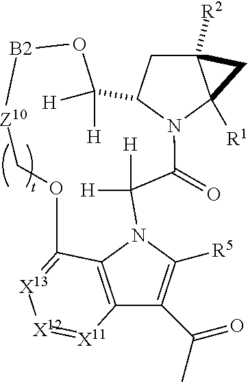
C12([R2])CC3N(C1([R1])C2)C(=O)C([H])([H])N1C([R5])=C(C(C)=O)C2=C1C(=[X13][X12]=[X11]2)OC[Z10][B2]OC3([H])[H]
